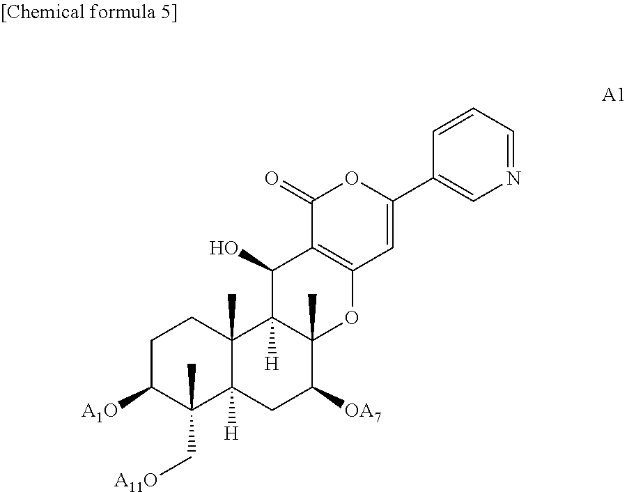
C1C([A1O])C(C)(C[A11O])C2([H])C(C)(C1)C1([H])C(C)(C([OA7])C2)OC2=C(C1O)C(=O)OC(C1=CN=CC=C1)=C2
